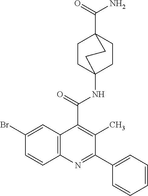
C1CC2(NC(=O)C3=C(C)C(C4=CC=CC=C4)=NC4=C3C=C(Br)C=C4)CCC1(C(N)=O)CC2
